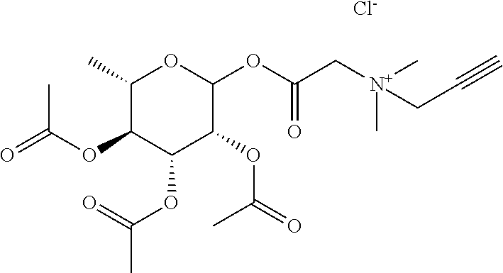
C(C[N+](C)(C)CC(OC1OC(C)C(OC(=O)C)C(OC(=O)C)C1OC(C)=O)=O)#C.[Cl-]
